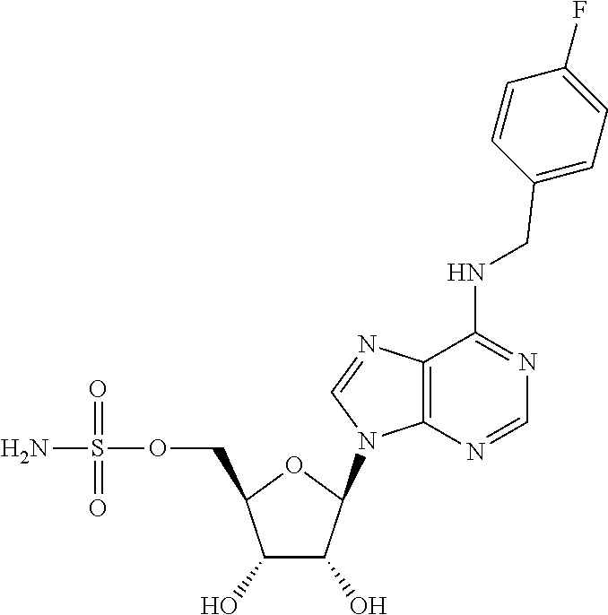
C1(O)C(O)C(N2C3=C(N=C2)C(NCC2=CC=C(F)C=C2)=NC=N3)OC1COS(N)(=O)=O
